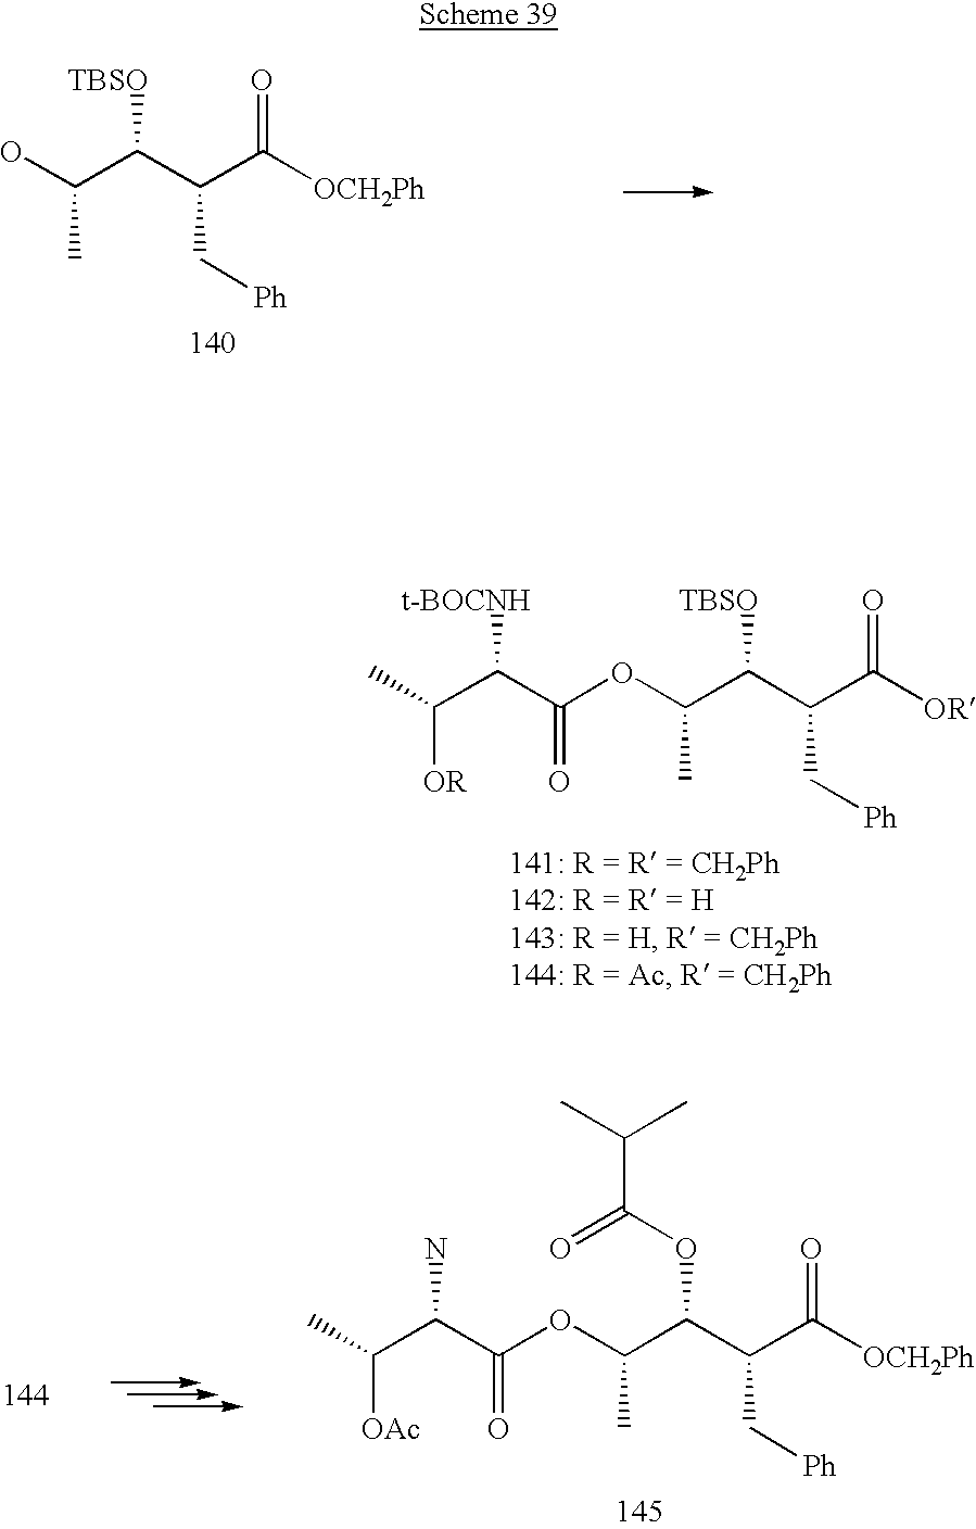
OC(C(C(C([OCH2Ph])=O)C[Ph])[TBSO])C.C(C(C(OC(C(C(C(=O)[OR])C[Ph])[TBSO])C)=O)[t-BOCNH])(C)[OR].C(C(C(OC(C(C(C(=O)[OCH2Ph])C[Ph])OC(C(C)C)=O)C)=O)N)(C)[OAc]
